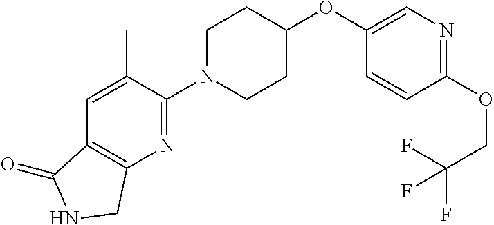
C1(N2CCC(OC3=CN=C(OCC(F)(F)F)C=C3)CC2)=NC2=C(C=C1C)C(=O)NC2
